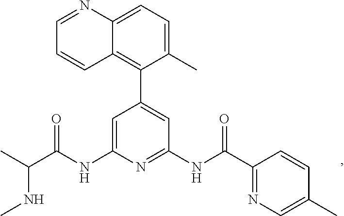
C1=C(NC(C(C)NC)=O)N=C(NC(=O)C2=NC=C(C)C=C2)C=C1C1=C2C(=CC=C1C)N=CC=C2
